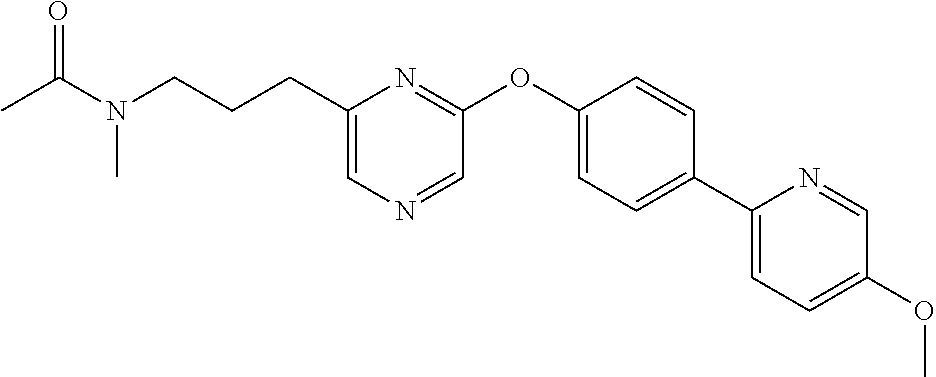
C(C1=CN=CC(OC2=CC=C(C3=CC=C(OC)C=N3)C=C2)=N1)CCN(C(=O)C)C
